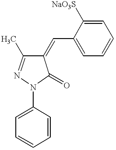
C1=C(N2C(=O)C(=CC3=CC=CC=C3[NaO3S])C(C)=N2)C=CC=C1
